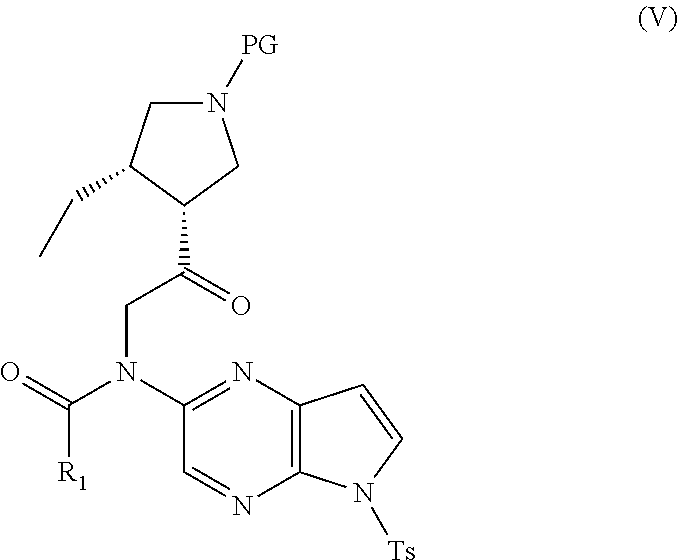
C12=C(N=C(N(C(=O)[R1])CC(C3CN([PG])CC3CC)=O)C=N1)C=CN2[Ts]
